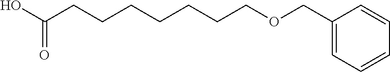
OC(=O)CCCCCCCOCC1=CC=CC=C1
